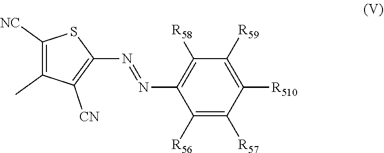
N(=NC1=C([CN])C(C)=C([NC])S1)C1=C([R58])C([R59])=C([R510])C([R57])=C1[R56]
